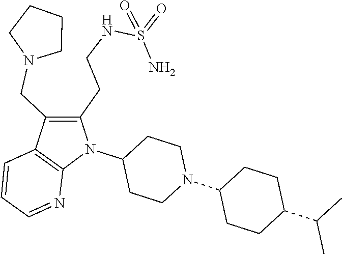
C1=CC2=C(N=C1)N(C1CCN(C3CCC(C(C)C)CC3)CC1)C(CCNS(=O)(N)=O)=C2CN1CCCC1
